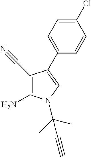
C1(C#N)=C(N)N(C(C)(C)C#C)C=C1C1=CC=C(Cl)C=C1
